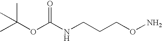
CC(OC(NCCCON)=O)(C)C
